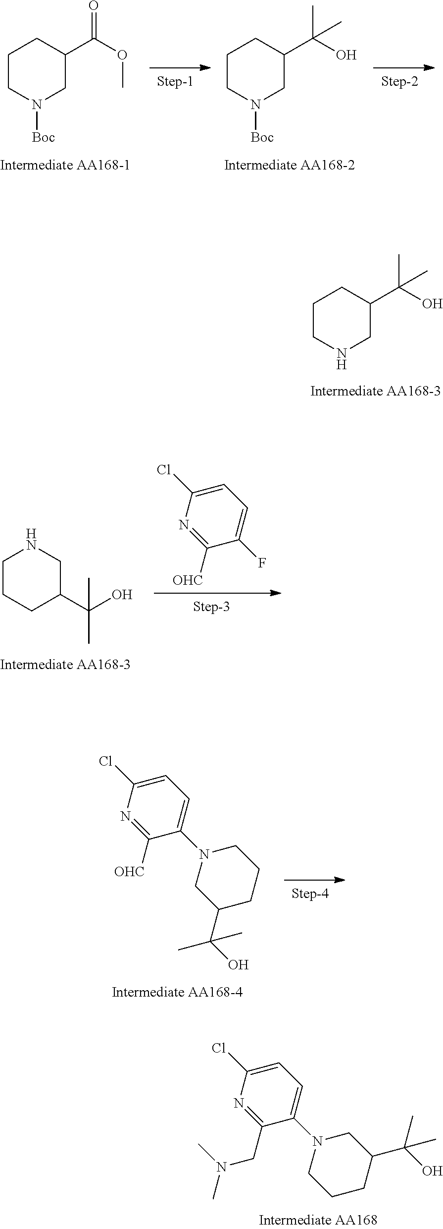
C1CNCC(C(O)(C)C)C1.C1CN([Boc])CC(C(OC)=O)C1.C1CN([Boc])CC(C(O)(C)C)C1.C1CNCC(C(O)(C)C)C1.C1=C(Cl)N=C([OHC])C(F)=C1.C1=C(Cl)N=C([OHC])C(N2CC(C(O)(C)C)CCC2)=C1.C1=C(Cl)N=C(CN(C)C)C(N2CCCC(C(O)(C)C)C2)=C1
